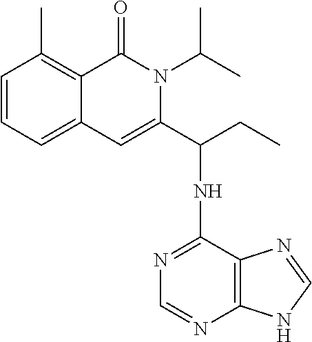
C1=CC=C2C(=C1C)C(=O)N(C(C)C)C(C(NC1=NC=NC3=C1N=CN3)CC)=C2
